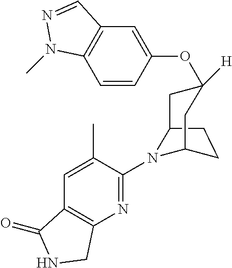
C12CCC(N1C1=NC3=C(C=C1C)C(=O)NC3)CC(OC1=CC3=C(C=C1)N(C)N=C3)([H])C2
